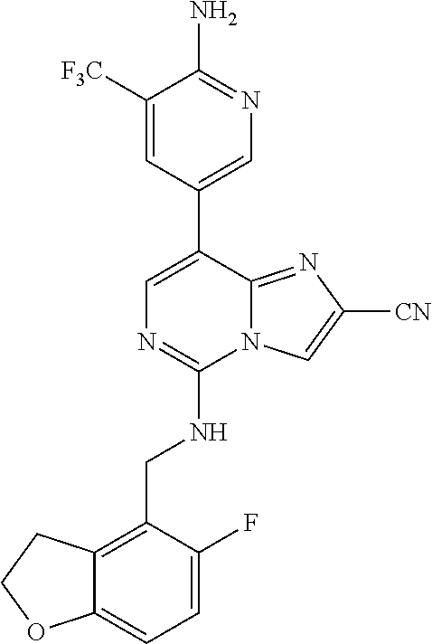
C1(N)=NC=C(C2=CN=C(NCC3=C4C(=CC=C3F)OCC4)N3C2=NC([CN])=C3)C=C1[F3C]
